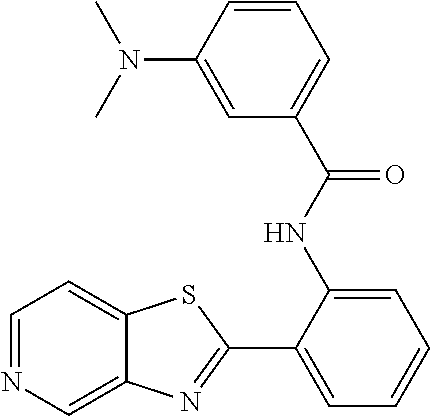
C1(NC(C2=CC=CC(N(C)C)=C2)=O)=CC=CC=C1C1=NC2=CN=CC=C2S1
